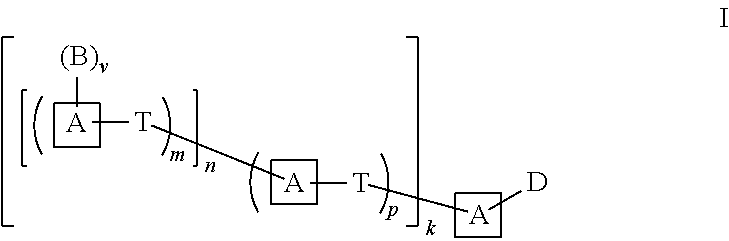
[A]([T][A][D])[T][A][(B)v]
